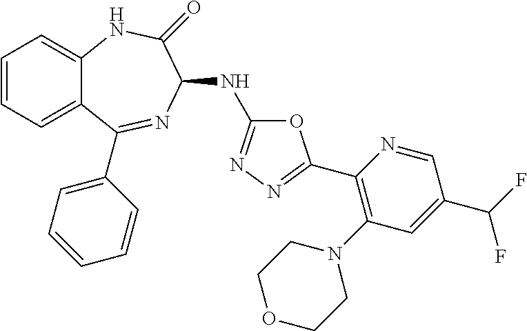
C1=CC=C2C(=C1)NC(=O)C(NC1=NN=C(C3=C(N4CCOCC4)C=C(C(F)F)C=N3)O1)N=C2C1=CC=CC=C1
